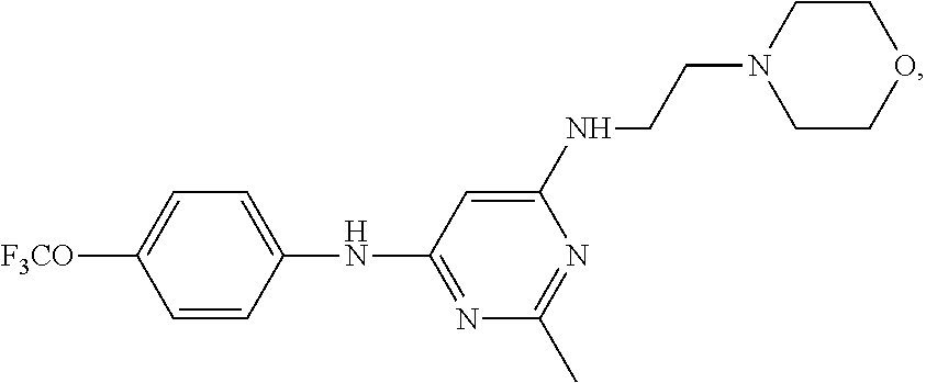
C1=CC(NC2=NC(C)=NC(NCCN3CCOCC3)=C2)=CC=C1[F3CO]
